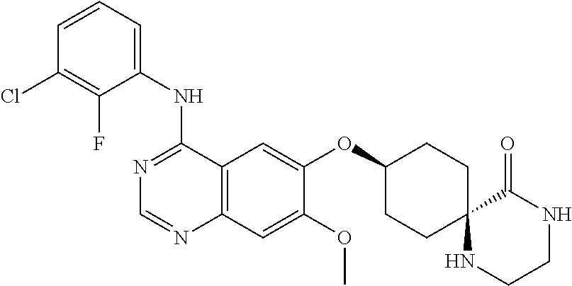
N1=C(NC2=CC=CC(Cl)=C2F)C2=C(N=C1)C=C(OC)C(OC1CCC3(CC1)NCCNC3=O)=C2
